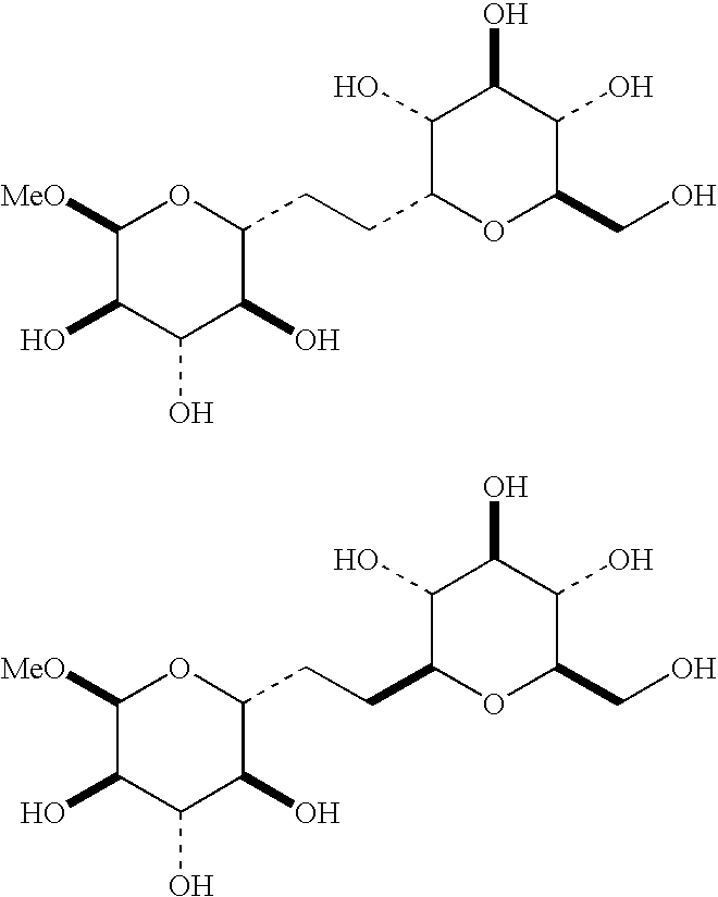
C1(O)C(O)C(CCC2OC(CO)C(O)C(O)C2O)OC([MeO])C1O.C1(O)C(O)C(CCC2OC(CO)C(O)C(O)C2O)OC([MeO])C1O
